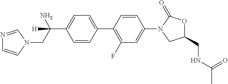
C1(C(N)(CN2C=NC=C2)[H])=CC=C(C2=C(F)C=C(N3CC(CNC(C)=O)OC3=O)C=C2)C=C1
